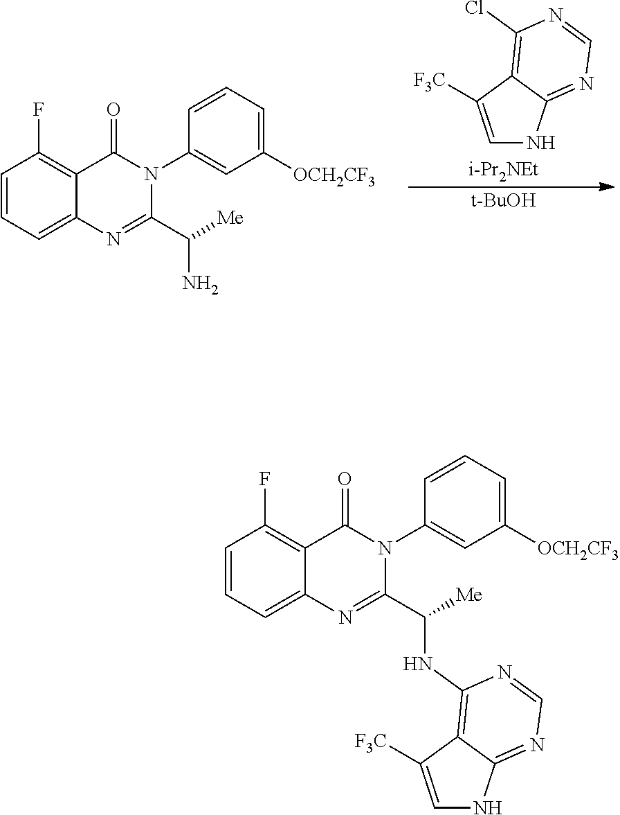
C1=C([F3C])C2=C(Cl)N=CN=C2N1.[i-Pr2NEt].[t-BuOH].C1=CC=C2C(=C1F)C(=O)N(C1=CC([OCH2CF3])=CC=C1)C(C([Me])N)=N2.C1=CC=C2C(=C1F)C(=O)N(C1=CC([OCH2CF3])=CC=C1)C(C([Me])NC1=C3C(=NC=N1)NC=C3[F3C])=N2
